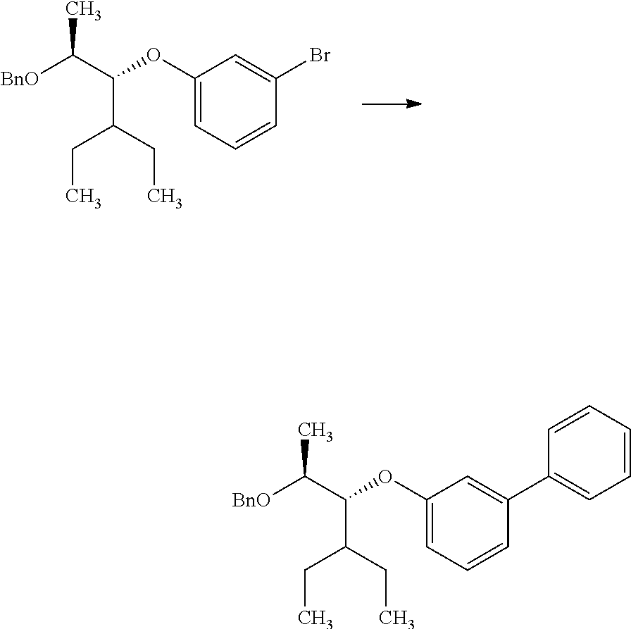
C1(OC(C([BnO])C)C(CC)CC)=CC=CC(Br)=C1.C1(OC(C([BnO])C)C(CC)CC)=CC=CC(C2=CC=CC=C2)=C1
